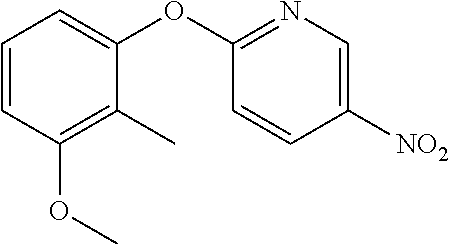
C1=CC(OC)=C(C)C(OC2=NC=C([NO2])C=C2)=C1
